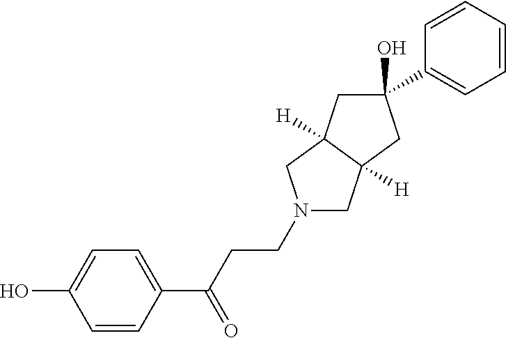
C1=CC(C(CCN2CC3([H])C([H])(C2)CC(C2=CC=CC=C2)(O)C3)=O)=CC=C1O
